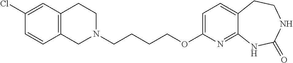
C12=C(CCN(CCCCOC3=CC=C4C(=N3)NC(=O)NCC4)C1)C=C(Cl)C=C2
